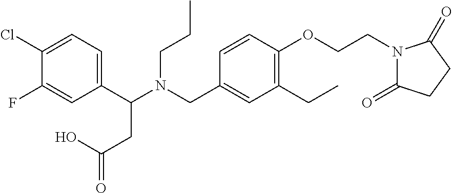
C1(C(N(CC2=CC(CC)=C(OCCN3C(=O)CCC3=O)C=C2)CCC)CC(=O)O)=CC=C(Cl)C(F)=C1
